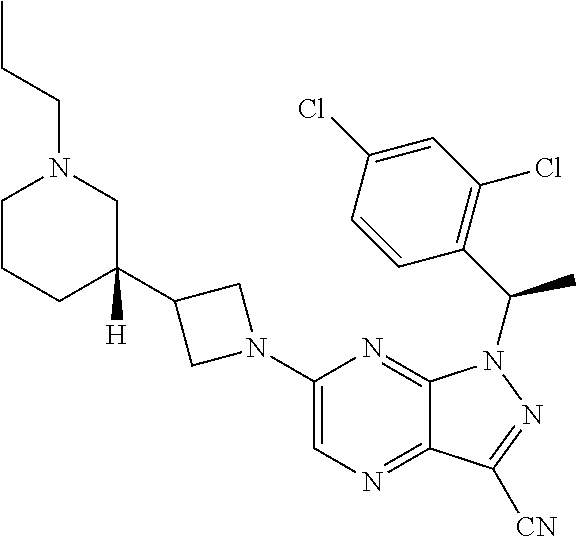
C1CCC(C2CN(C3=CN=C4C(=N3)N(C(C3=C(Cl)C=C(Cl)C=C3)C)N=C4[CN])C2)([H])CN1CCC
